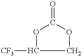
C1OC(=O)OC1[CF3]
